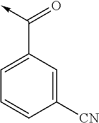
C(C1=CC=CC([CN])=C1)(->C)=O
